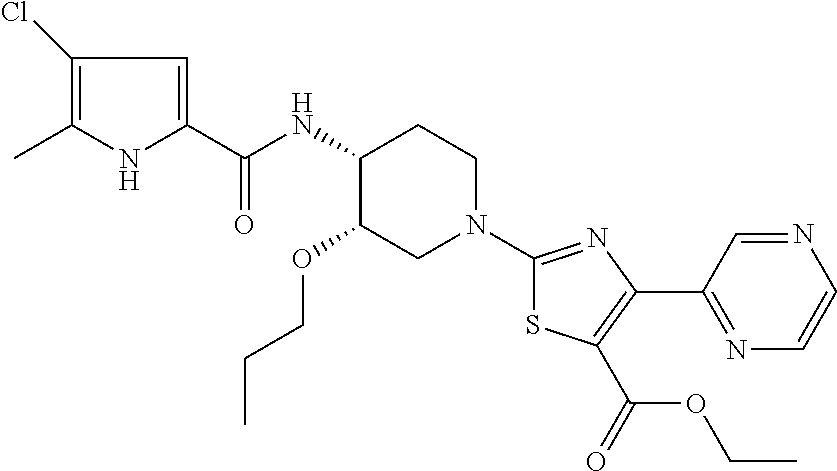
C1(Cl)=C(C)NC(C(NC2C(OCCC)CN(C3=NC(C4=NC=CN=C4)=C(C(OCC)=O)S3)CC2)=O)=C1
